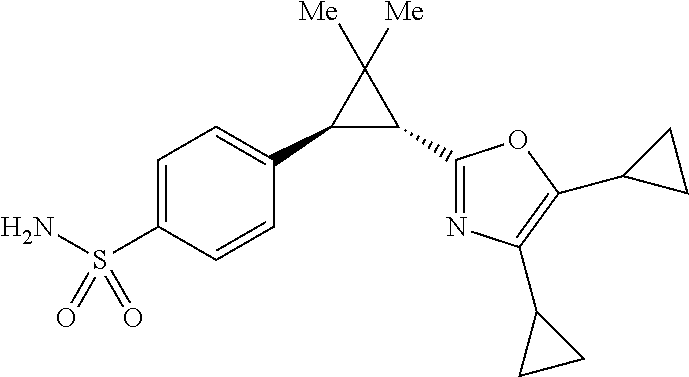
C1=C(S(N)(=O)=O)C=CC(C2C(C3=NC(C4CC4)=C(C4CC4)O3)C2([Me])[Me])=C1
